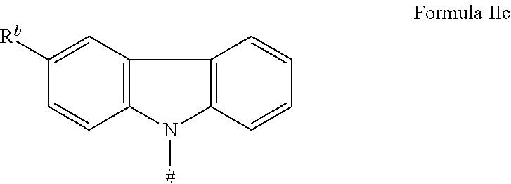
C12=C(C=C([Rb])C=C1)C1=C(N2[#])C=CC=C1
